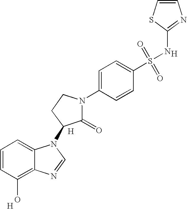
C1=CC(O)=C2C(=C1)N(C1C(=O)N(C3=CC=C(S(=O)(=O)NC4=NC=CS4)C=C3)CC1)C=N2.[H].[H].[H]
